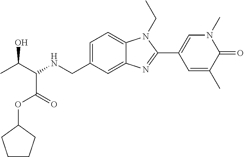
C1=C(CNC(C(C)O)C(=O)OC2CCCC2)C=C2C(=C1)N(CC)C(C1=CN(C)C(=O)C(C)=C1)=N2
